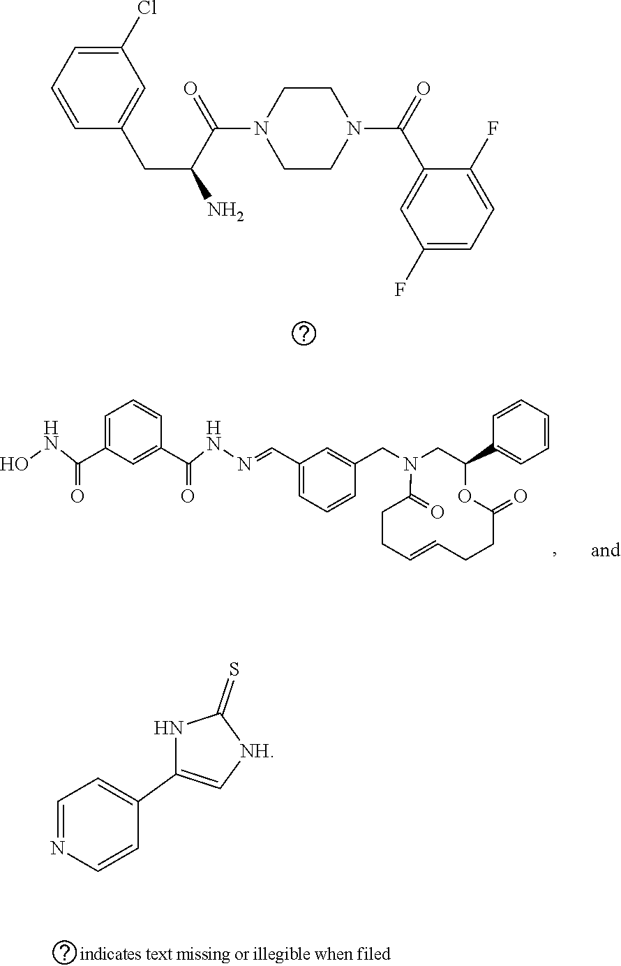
C1N(C(C(CC2=CC(Cl)=CC=C2)N)=O)CCN(C(C2=CC(F)=CC=C2F)=O)C1.C1(C=NNC(C2=CC(C(=O)NO)=CC=C2)=O)=CC=CC(CN2CC(C3=CC=CC=C3)OC(=O)CCC=CCCC2=O)=C1.C1=NC=CC(C2=C[NH]C(=S)N2)=C1
